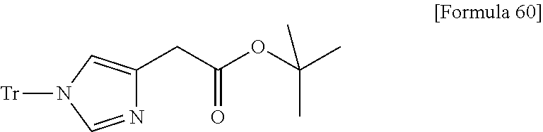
N1=CN([Tr])C=C1CC(OC(C)(C)C)=O
